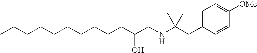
C(CC(CNC(CC1=CC=C([OMe])C=C1)(C)C)O)CCCCCCCC
